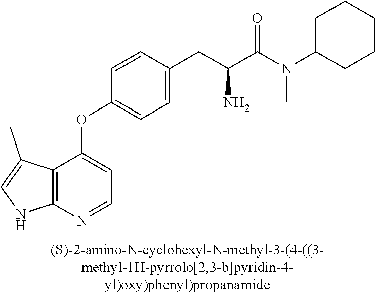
C12=C(N=CC=C1OC1=CC=C(CC(C(N(C)C3CCCCC3)=O)N)C=C1)NC=C2C
